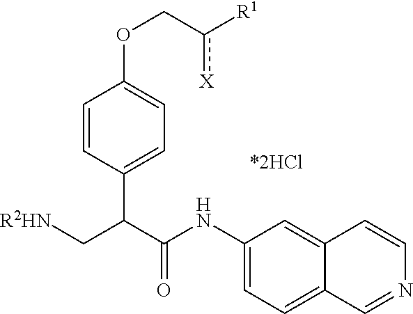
C1=CC(C(C(NC2=CC=C3C(=C2)C=CN=C3)=O)C[R2HN])=CC=C1OCc([R1])[X]
